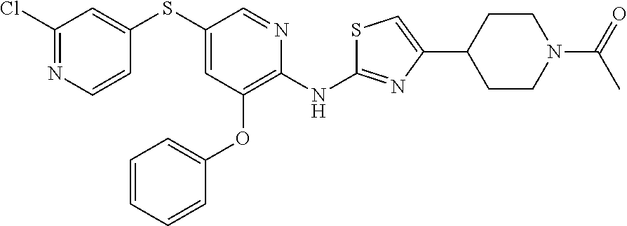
C1(Cl)=NC=CC(SC2=CC(OC3=CC=CC=C3)=C(NC3=NC(C4CCN(C(C)=O)CC4)=CS3)N=C2)=C1
